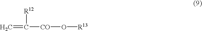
C=C([CO]O[R13])[R12]
